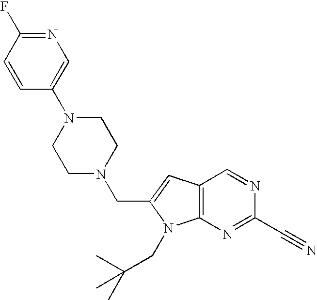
N1=C(F)C=CC(N2CCN(CC3=CC4=C(N3CC(C)(C)C)N=C(C#N)N=C4)CC2)=C1
